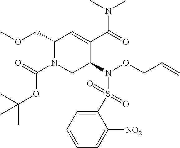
C1(COC)N(C(=O)OC(C)(C)C)CC(N(S(C2=CC=CC=C2[NO2])(=O)=O)OCC=C)C(C(N(C)C)=O)=C1
